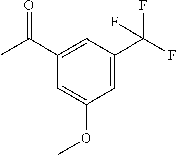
C1=C(C(F)(F)F)C=C(C(C)=O)C=C1OC
